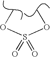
S(OC)(OC)(=O)=O
